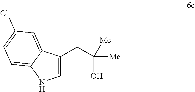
C1=C(CC(O)([Me])[Me])C2=CC(Cl)=CC=C2N1
